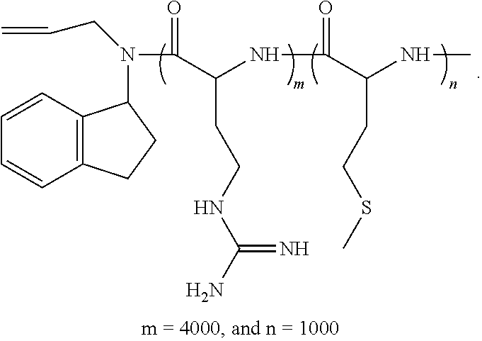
N(C(=O)C(NC(C(NC)CCSC)=O)CCNC(N)=N)(CC=C)C1C2=C(CC1)C=CC=C2
